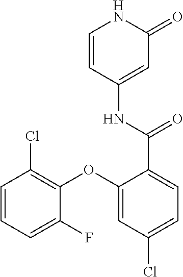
C1=CC(NC(=O)C2=CC=C(Cl)C=C2OC2=C(Cl)C=CC=C2F)=CC(=O)N1
